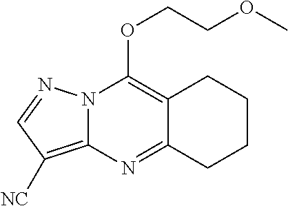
N12C(=C([NC])C=N1)N=C1C(=C2OCCOC)CCCC1
